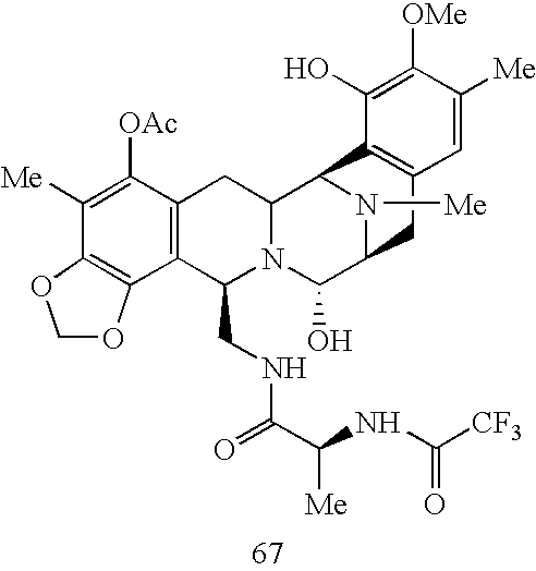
C1([Me])=C([OAc])C2=C(C(CNC(C(NC([CF3])=O)[Me])=O)N3C(C2)C2N([Me])C(C3O)CC3=C2C(O)=C([OMe])C([Me])=C3)C2=C1OCO2
